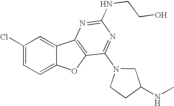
C12=CC=C(Cl)C=C1C1=C(O2)C(N2CC(NC)CC2)=NC(NCCO)=N1
